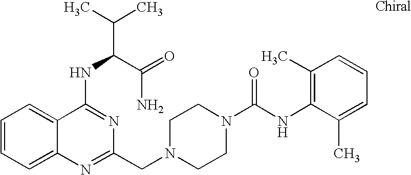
C1=CC=C2C(=C1)C(NC(C(=O)N)C(C)C)=NC(CN1CCN(C(NC3=C(C)C=CC=C3C)=O)CC1)=N2
